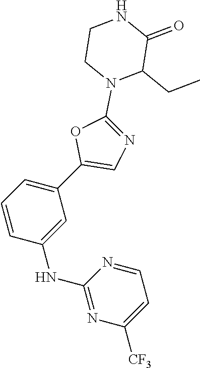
C1=CC(NC2=NC([CF3])=CC=N2)=CC(C2=CN=C(N3C(CC)C(=O)NCC3)O2)=C1
